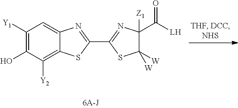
C1([Y1])=C(O)C([Y2])=C2C(=C1)N=C(C1=NC(C(=O)[LH])([Z1])C([W])([W])S1)S2
